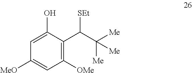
C1([MeO])=CC([OMe])=C(C(C([Me])([Me])[Me])[SEt])C(O)=C1
